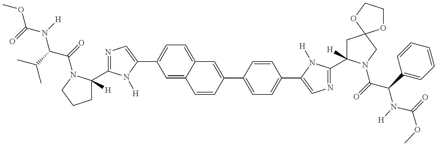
N1=C(C2([H])CCCN2C(C(N(C(OC)=O)[H])C(C)C)=O)N([H])C(C2=CC=C3C(=C2)C=CC(C2=CC=C(C4=CN=C(C5([H])CC6(CN5C(C(N([H])C(=O)OC)C5=CC=CC=C5)=O)OCCO6)N4[H])C=C2)=C3)=C1
